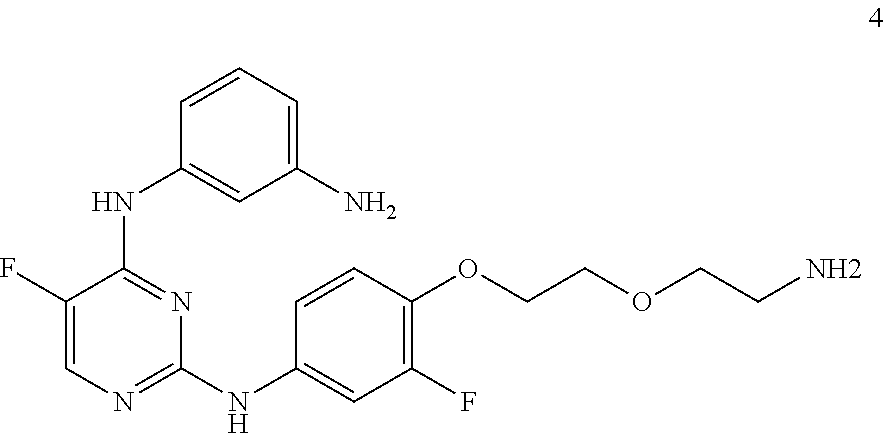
C1=CC(OCCOCCN)=C(F)C=C1NC1=NC=C(F)C(NC2=CC(N)=CC=C2)=N1
